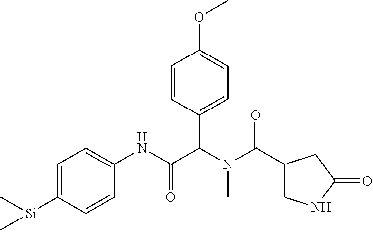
C1=C([Si](C)(C)C)C=CC(NC(C(N(C(=O)C2CNC(=O)C2)C)C2=CC=C(OC)C=C2)=O)=C1
